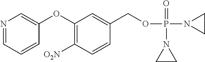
N1=CC=CC(OC2=C([O2N])C=CC(COP(N3CC3)(=O)N3CC3)=C2)=C1
